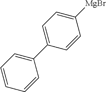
C1=C(C2=CC=CC=C2)C=CC([MgBr])=C1
